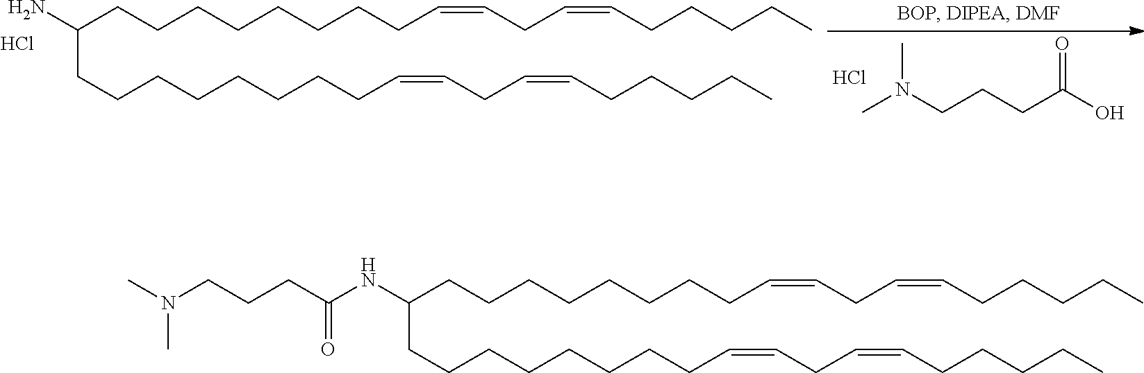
C(CCCCCCCCC=CCC=CCCCCC)(NC(=O)CCCN(C)C)CCCCCCCCC=CCC=CCCCCC.C(CCCCCCCCC=CCC=CCCCCC)(N)CCCCCCCCC=CCC=CCCCCC.Cl.CN(CCCC(O)=O)C.Cl
